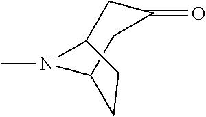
CN1C2CC(=O)CC1CC2
